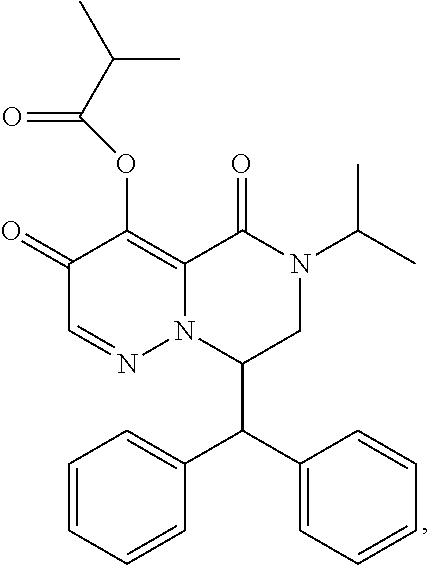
C1(=O)C=NN2C(=C1OC(=O)C(C)C)C(=O)N(C(C)C)CC2C(C1=CC=CC=C1)C1=CC=CC=C1
